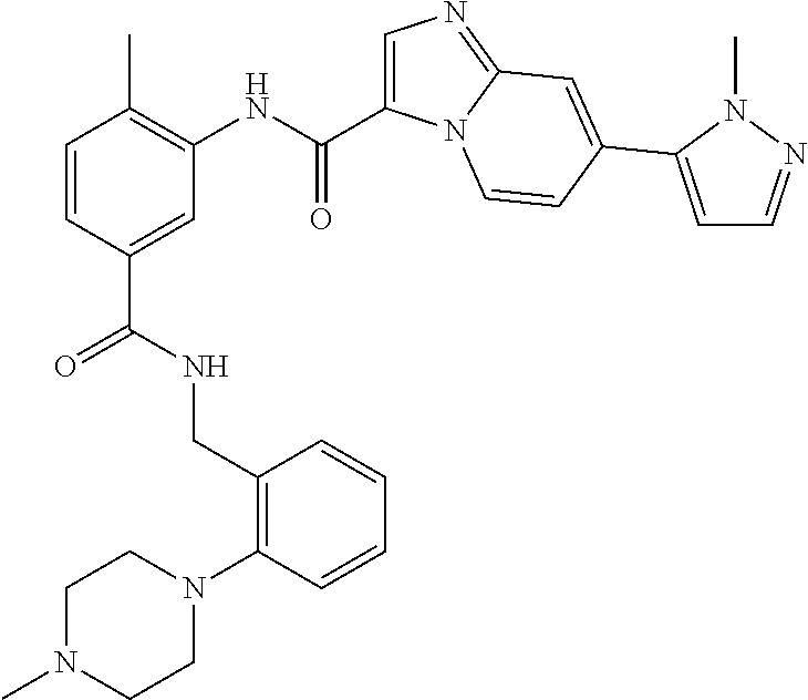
C1=CC(C(=O)NCC2=C(N3CCN(C)CC3)C=CC=C2)=CC(NC(=O)C2=CN=C3N2C=CC(C2=CC=NN2C)=C3)=C1C
